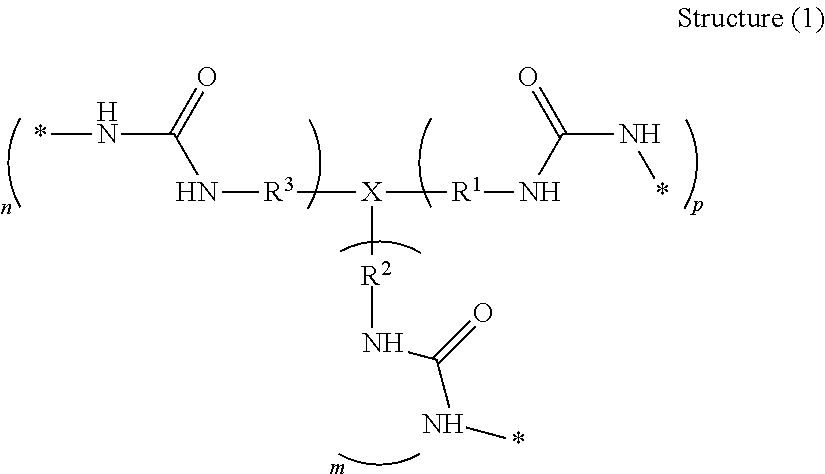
*NC(=O)N[R3][X]([R1]NC(=O)N*)[R2]NC(=O)N*
